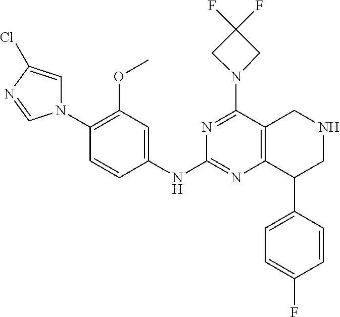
C12=C(C(C3=CC=C(F)C=C3)CNC1)N=C(NC1=CC(OC)=C(N3C=C(Cl)N=C3)C=C1)N=C2N1CC(F)(F)C1
